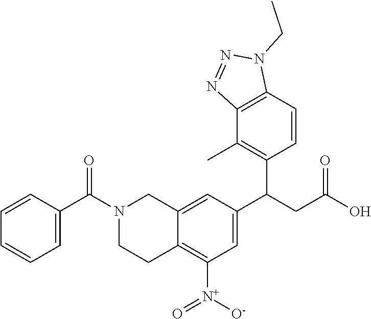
N1=NC2=C(N1CC)C=CC(C(CC(=O)O)C1=CC([N+]([O-])=O)=C3C(=C1)CN(C(C1=CC=CC=C1)=O)CC3)=C2C
